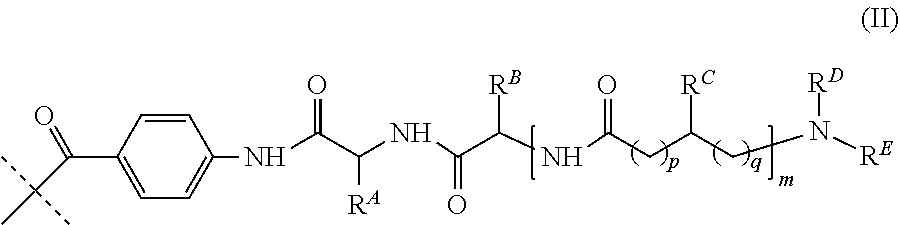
N(C(C(NC(C(NC(CC(CN([RE])[RD])[RC])=O)[RB])=O)[RA])=O)C1=CC=C(C(C(C)(C)C)=O)C=C1
